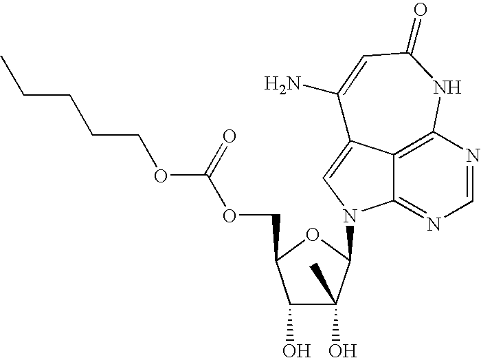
C12=C3N=CN=C1N(C1C(O)(C)C(O)C(COC(OCCCCC)=O)O1)C=C2C(N)=CC(=O)N3
